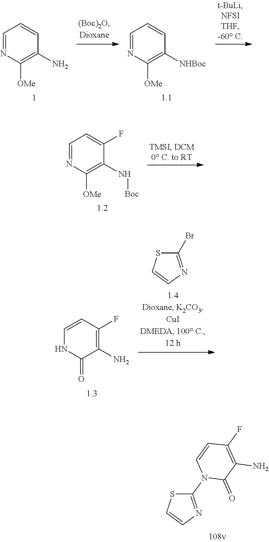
C1=NC([OMe])=C(N)C=C1.C1=NC([OMe])=C([NHBoc])C=C1.C1=NC([OMe])=C(N[Boc])C(F)=C1.BrC1=NC=CS1.C1=CC(F)=C(N)C(=O)N1.C1(N2C=CC(F)=C(N)C2=O)=NC=CS1
